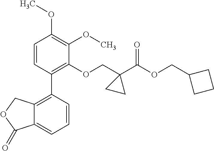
C1=CC(C2=C3C(=CC=C2)C(=O)OC3)=C(OCC2(C(OCC3CCC3)=O)CC2)C(OC)=C1OC
